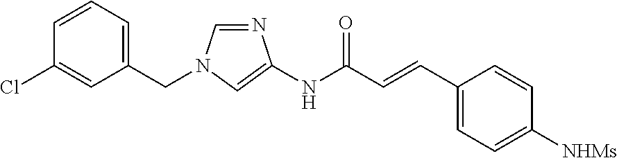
C1=CC=C(CN2C=NC(NC(C=CC3=CC=C([NHMs])C=C3)=O)=C2)C=C1Cl
